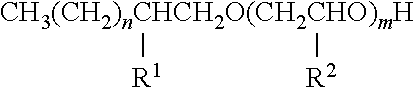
[R2][CH3(CH2)nCHCH2O(CH2CHO)mH][R1]
